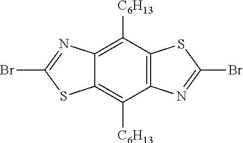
C1([C6H13])=C2C(=C([C6H13])C3=C1SC(Br)=N3)SC(Br)=N2
